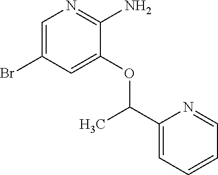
C1=C(Br)C=C(OC(C2=CC=CC=N2)C)C(N)=N1
